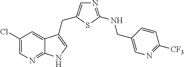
C1(Cl)=CN=C2C(=C1)C(CC1=CN=C(NCC3=CN=C([CF3])C=C3)S1)=CN2
